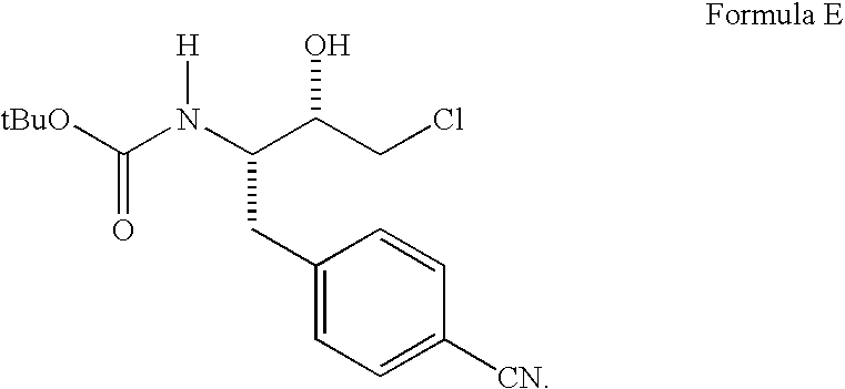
C1(CC(N(C([tBuO])=O)[H])C(CCl)O)=CC=C([CN])C=C1
